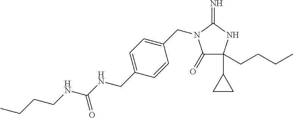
C1(=O)C(C2CC2)(CCCC)NC(=N)N1CC1=CC=C(CNC(NCCCC)=O)C=C1
